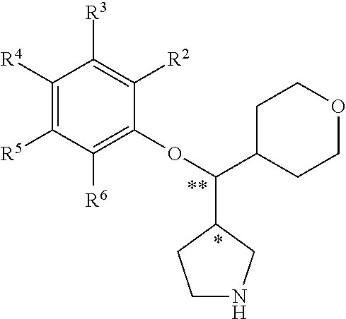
C1([R4])=C([R5])C([R6])=C(OC(C2CCOCC2)C2CNCC2)C([R2])=C1[R3]
